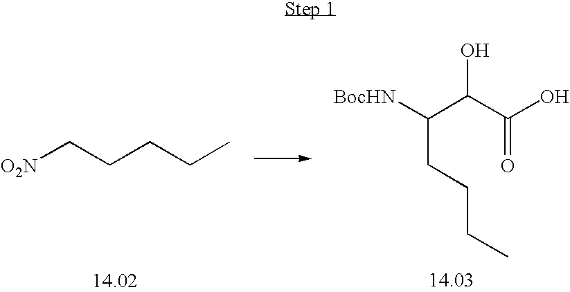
[O2N]CCCCC.[BocHN]C(C(C(O)=O)O)CCCC
